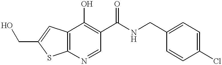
C1(CNC(C2=C(O)C3=C(N=C2)SC(CO)=C3)=O)=CC=C(Cl)C=C1
